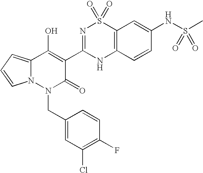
C12=CC=CN1N(CC1=CC(Cl)=C(F)C=C1)C(=O)C(C1=NS(=O)(=O)C3=C(N1)C=CC(NS(C)(=O)=O)=C3)=C2O
